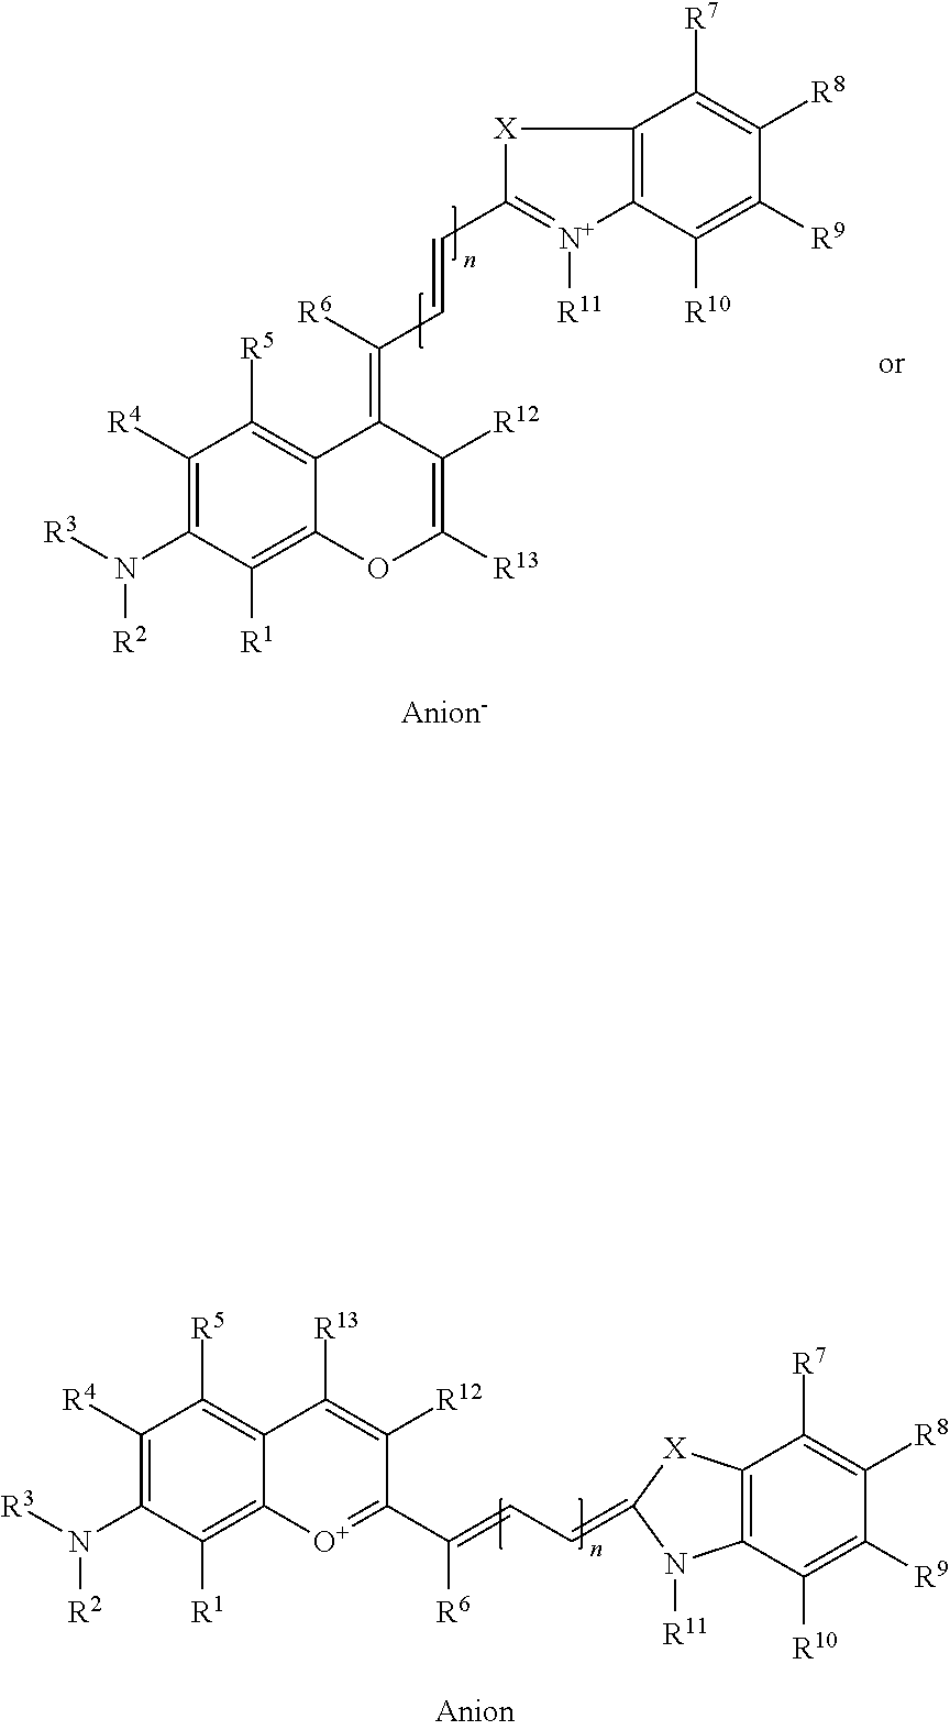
C1([R4])=C(N([R3])[R2])C([R1])=C2C(=C1[R5])C(=C([R6])C=CC1=[N+]([R11])C3=C([X]1)C([R7])=C([R8])C([R9])=C3[R10])C([R12])=C([R13])O2.C1([R4])=C(N([R3])[R2])C([R1])=C2C(=C1[R5])C([R13])=C([R12])C(C(=CC=C1[X]C3=C(C([R10])=C([R9])C([R8])=C3[R7])N1[R11])[R6])=[O+]2
